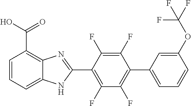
C1(F)=C(C2=NC3=C(C(O)=O)C=CC=C3N2)C(F)=C(F)C(C2=CC=CC(OC(F)(F)F)=C2)=C1F
